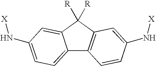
C12=CC=C(N[X])C=C1C([R])([R])C1=C2C=CC(N[X])=C1
